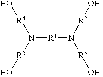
N([R1]N([R3][OH])[R2]O)([R4]O)[R5]O
